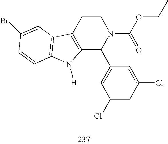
C12=C(CCN(C(=O)OCC)C1C1=CC(Cl)=CC(Cl)=C1)C1=C(N2[H])C=CC(Br)=C1
